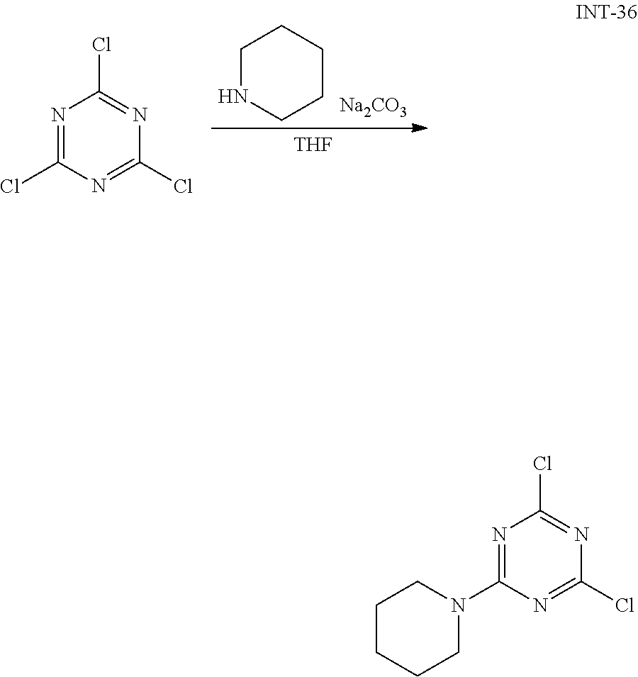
[THF].C1NCCCC1.[Na2CO3].N1=C(Cl)N=C(Cl)N=C1Cl.N1=C(N2CCCCC2)N=C(Cl)N=C1Cl
